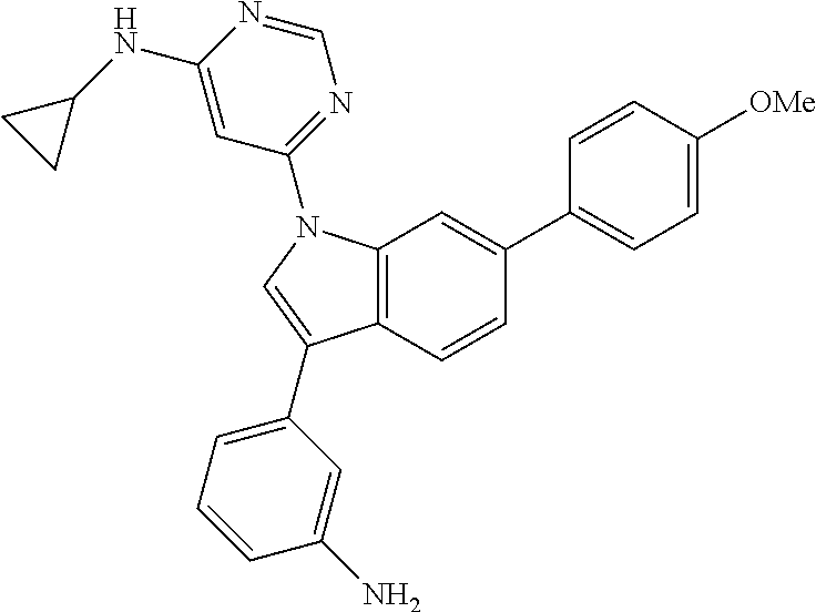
C12=C(C=CC(C3=CC=C([OMe])C=C3)=C1)C(C1=CC=CC(N)=C1)=CN2C1=NC=NC(NC2CC2)=C1
